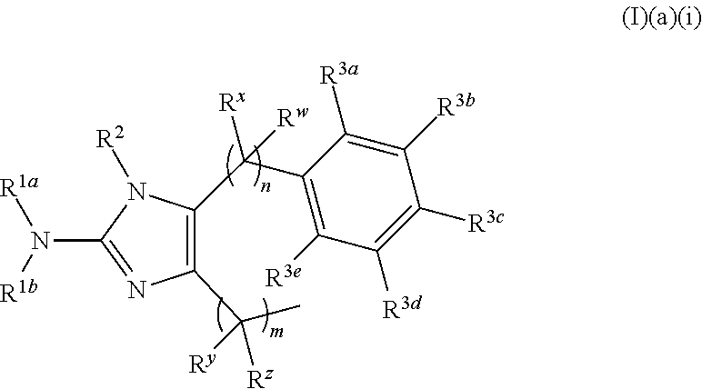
C1(C(C)([Ry])[Rz])=C(C([Rx])([Rw])C2=C([R3e])C([R3d])=C([R3c])C([R3b])=C2[R3a])N([R2])C(N([R1a])[R1b])=N1
